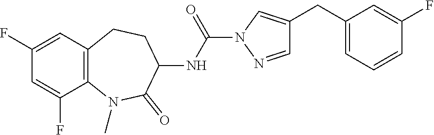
C1(F)=CC2=C(C(F)=C1)N(C)C(=O)C(NC(=O)N1N=CC(CC3=CC=CC(F)=C3)=C1)CC2
